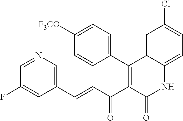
C1=NC=C(C=CC(C2=C(C3=CC=C([F3CO])C=C3)C3=CC(Cl)=CC=C3NC2=O)=O)C=C1F
